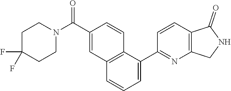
C1C(F)(F)CCN(C(C2=CC3=C(C(C4=NC5=C(C=C4)C(=O)NC5)=CC=C3)C=C2)=O)C1
